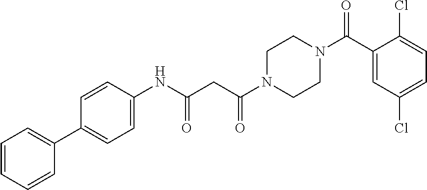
C1(NC(=O)CC(=O)N2CCN(C(C3=CC(Cl)=CC=C3Cl)=O)CC2)=CC=C(C2=CC=CC=C2)C=C1
